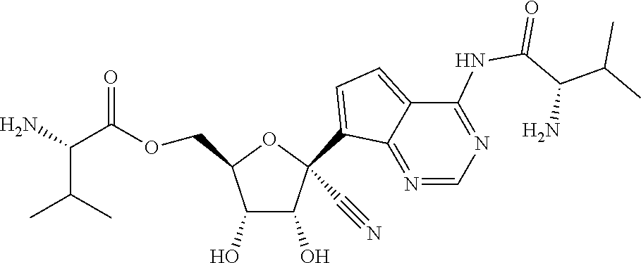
CC(C)C(C(=O)OCC1OC(C#N)(C2=CC=C3C(NC(C(C(C)C)N)=O)=NC=N=C32)C(O)C1O)N
